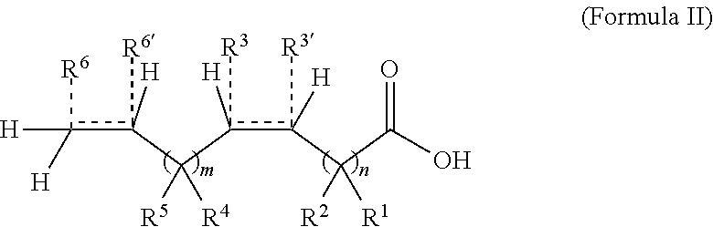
[H]c([H])(c([H])(C(c([H])(c([H])(C(C(O)=O)([R2])[R1])[R3])[R3])([R5])[R4])[R6])[R6]
